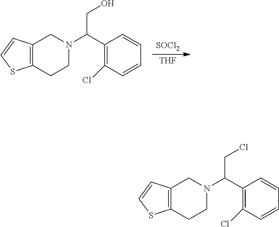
C12=C(C=CS1)CN(C(C1=C(Cl)C=CC=C1)CO)CC2.[SOCl2].[THF].C12=C(C=CS1)CN(C(C1=C(Cl)C=CC=C1)CCl)CC2
